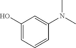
C1(O)=CC=CC(N(C)C)=C1
